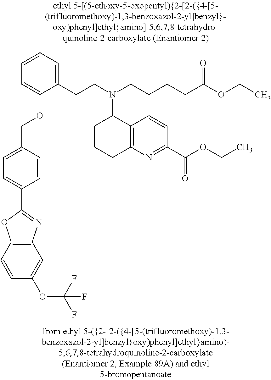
C1=CC2=C(C=C1OC(F)(F)F)N=C(C1=CC=C(COC3=CC=CC=C3CCN(CCCCC(OCC)=O)C3CCCC4=C3C=CC(C(OCC)=O)=N4)C=C1)O2
